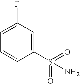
C1(S(=O)(=O)N)=CC(F)=CC=C1
